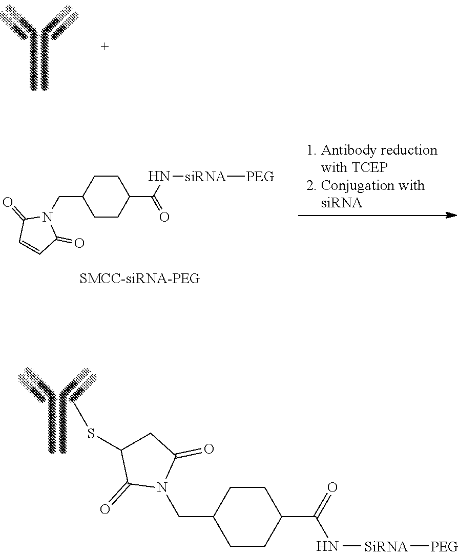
C1(CN2C(=O)C=CC2=O)CCC(C(N[siRNA])=O)CC1.[PEG].C1(CN2C(=O)CC(SC)C2=O)CCC(C(=O)N)CC1
